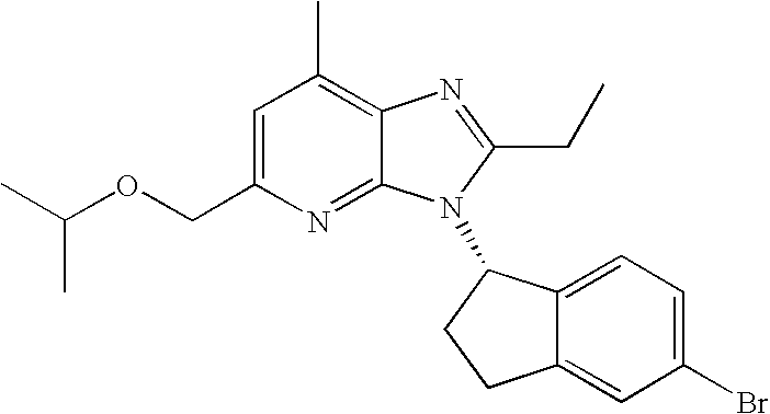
C1=C(COC(C)C)N=C2C(=C1C)N=C(CC)N2C1C2=CC=C(Br)C=C2CC1
